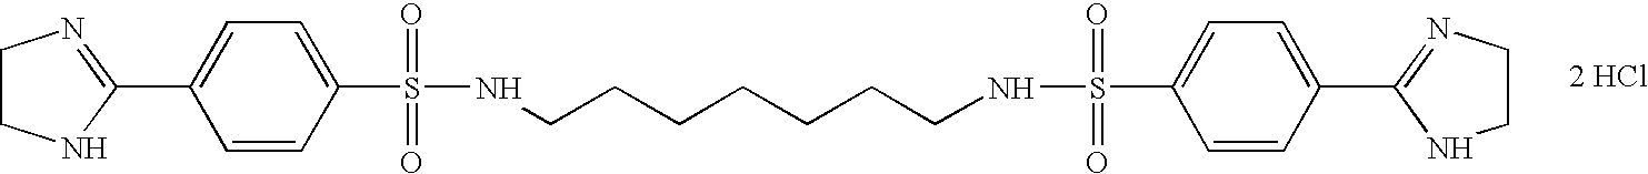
C1(C2=CC=C(S(=O)(=O)NCCCCCCCNS(=O)(=O)C3=CC=C(C4=NCCN4)C=C3)C=C2)=NCCN1.[2 HCl]
